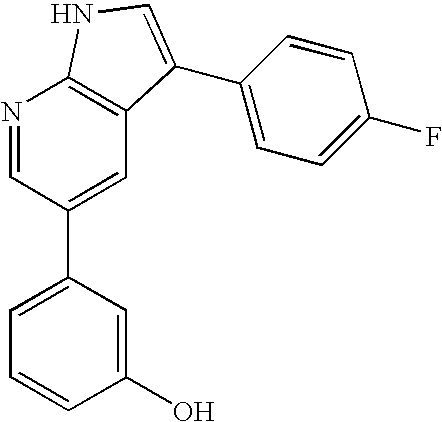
N1=CC(C2=CC=CC(O)=C2)=CC2=C1NC=C2C1=CC=C(F)C=C1
